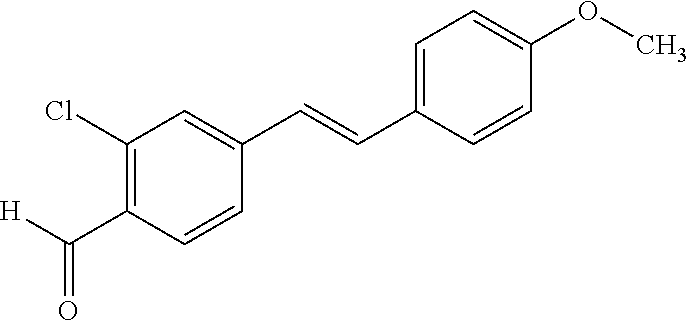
C1(Cl)=C(C(=O)[H])C=CC(C=CC2=CC=C(OC)C=C2)=C1
